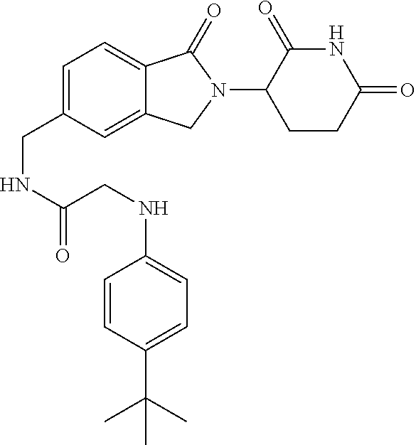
C1=C(CNC(CNC2=CC=C(C(C)(C)C)C=C2)=O)C=C2C(=C1)C(=O)N(C1CCC(=O)NC1=O)C2
